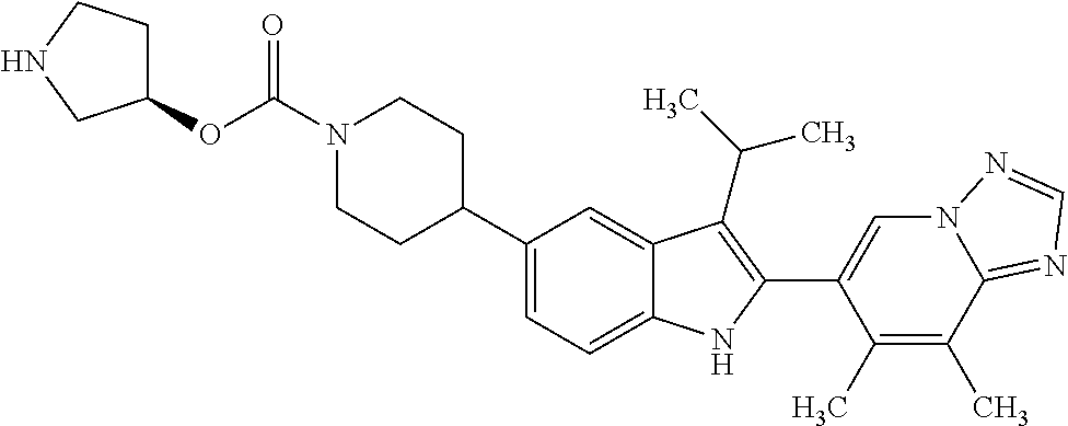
O(C(=O)N1CCC(C2=CC=C3C(=C2)C(C(C)C)=C(C2=CN4C(=NC=N4)C(C)=C2C)N3)CC1)C1CCNC1
